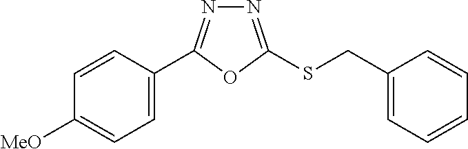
C1=C(C2=NN=C(SCC3=CC=CC=C3)O2)C=CC([MeO])=C1
